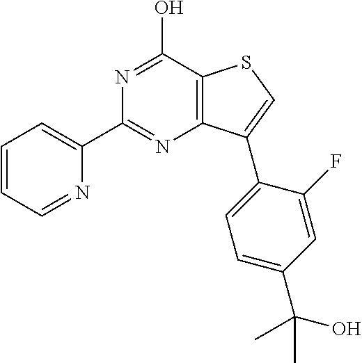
C1=CC=NC(C2=NC3=C(C(O)=N2)SC=C3C2=CC=C(C(C)(C)O)C=C2F)=C1
